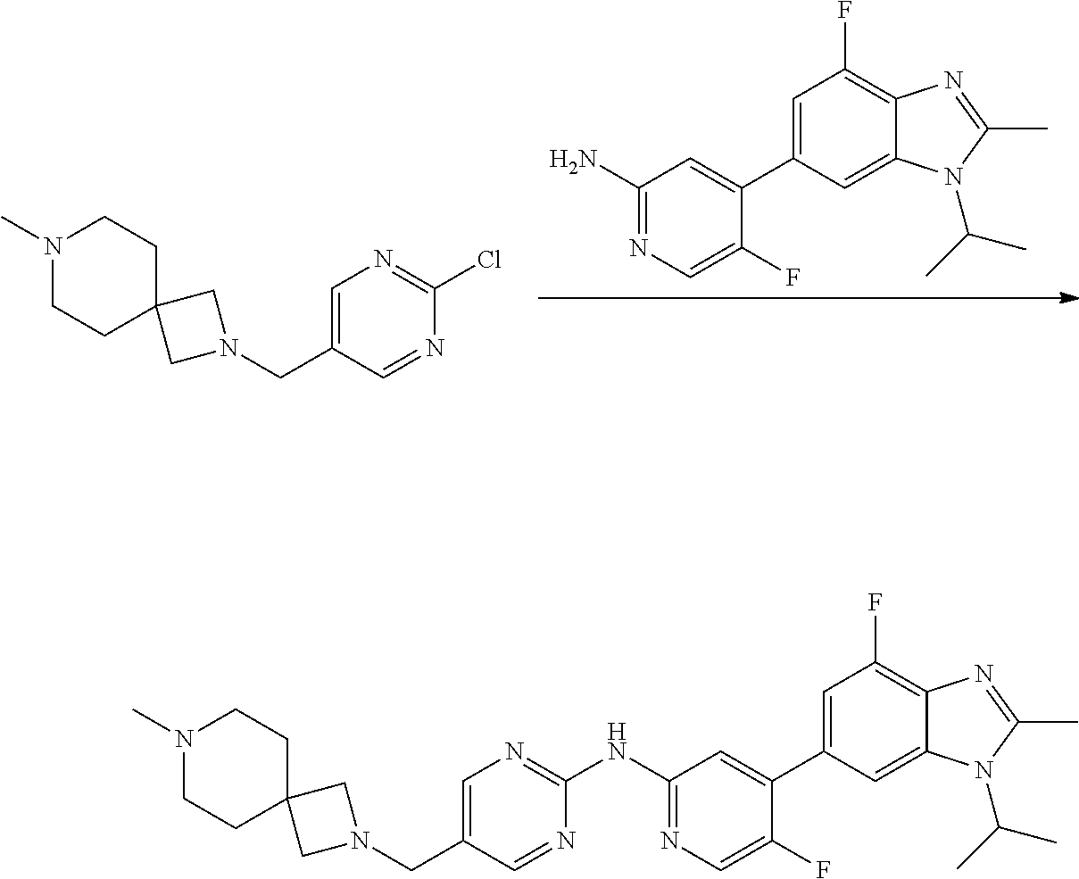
C1=C(C2=CC(N)=NC=C2F)C=C2C(=C1F)N=C(C)N2C(C)C.C1=C(CN2CC3(C2)CCN(C)CC3)C=NC(Cl)=N1.C1=C(C2=CC(NC3=NC=C(CN4CC5(C4)CCN(C)CC5)C=N3)=NC=C2F)C=C2C(=C1F)N=C(C)N2C(C)C
